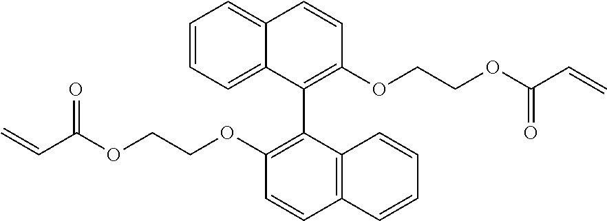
C12=CC=CC=C1C=CC(OCCOC(C=C)=O)=C2C1=C(OCCOC(C=C)=O)C=CC2=C1C=CC=C2
